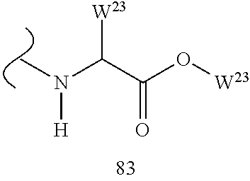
C(C(O[W23])=O)([W23])N([H])C
